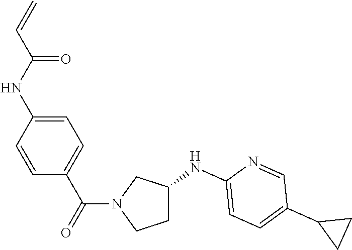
C1=CC(NC(C=C)=O)=CC=C1C(=O)N1CCC(NC2=CC=C(C3CC3)C=N2)C1
